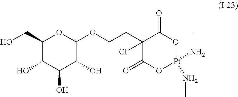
C1(CO)C(O)C(O)C(O)C(OCCC2(Cl)C(=O)O[Pt](NC)(NC)OC2=O)O1
